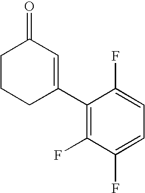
C1(C2=CC(=O)CCC2)=C(F)C(F)=CC=C1F
